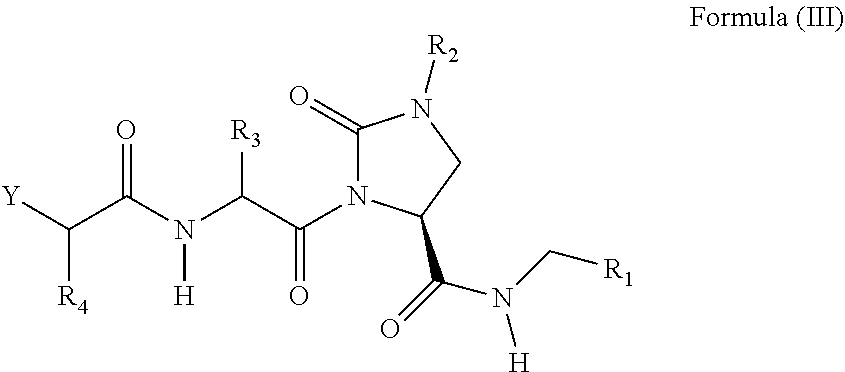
C1(=O)N(C(C(N(C(C([Y])[R4])=O)[H])[R3])=O)C(C(=O)N(C[R1])[H])CN1[R2]
